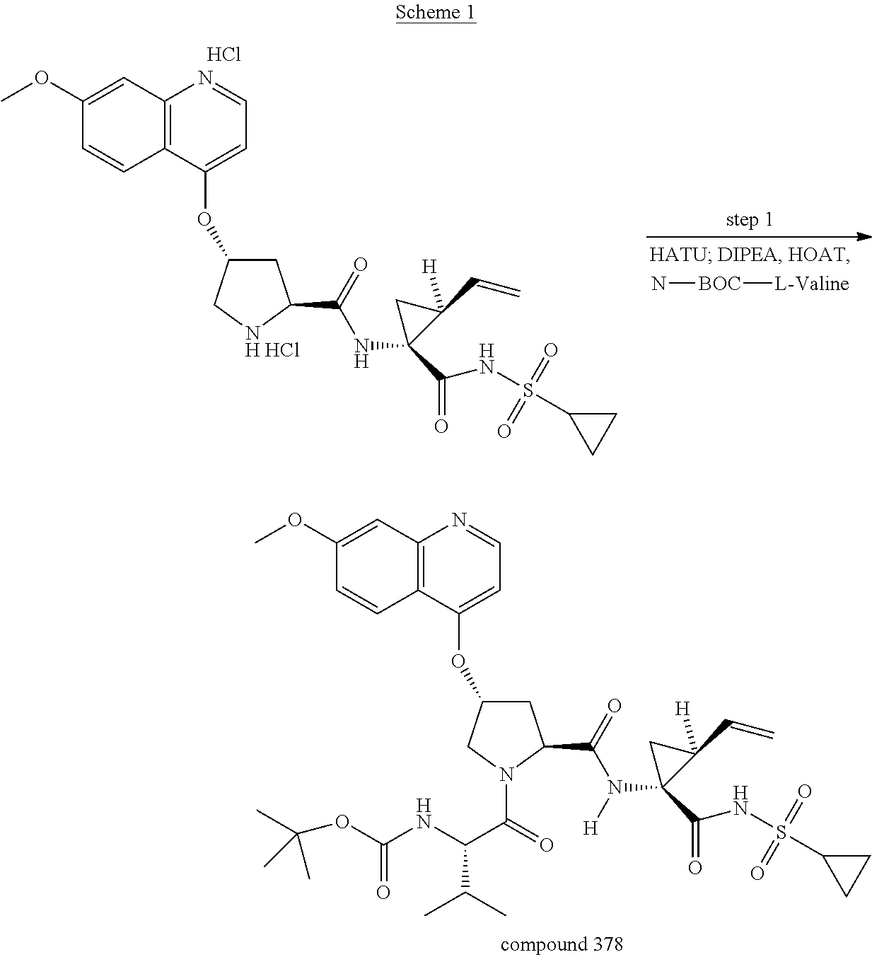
C12=C(C(OC3CC(C(=O)NC4(C(=O)NS(C5CC5)(=O)=O)C([H])(C=C)C4)[NH HCl]C3)=CC=N1)C=CC(OC)=C2.Cl.N[BOC][L-Valine].C12=C(C(OC3CC(C(=O)N([H])C4(C(=O)NS(C5CC5)(=O)=O)C([H])(C=C)C4)N(C(C(NC(OC(C)(C)C)=O)C(C)C)=O)C3)=CC=N1)C=CC(OC)=C2
